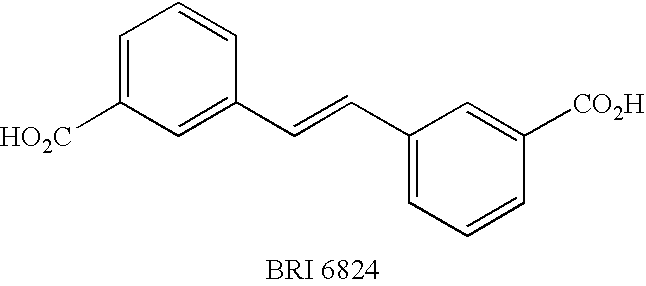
C1=C([HO2C])C=C(C=CC2=CC=CC([CO2H])=C2)C=C1
